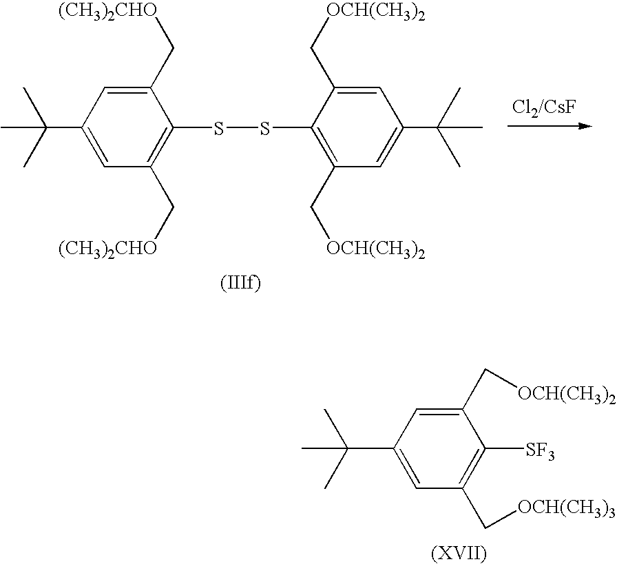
C1(C(C)(C)C)=CC(C[OCH(CH3)3])=C([SF3])C(C[OCH(CH3)2])=C1.[Cl2/CsF].C1(C(C)(C)C)=CC(C[(CH3)2CHO])=C(SSC2=C(C[OCH(CH3)2])C=C(C(C)(C)C)C=C2C[OCH(CH3)2])C(C[(CH3)2CHO])=C1
